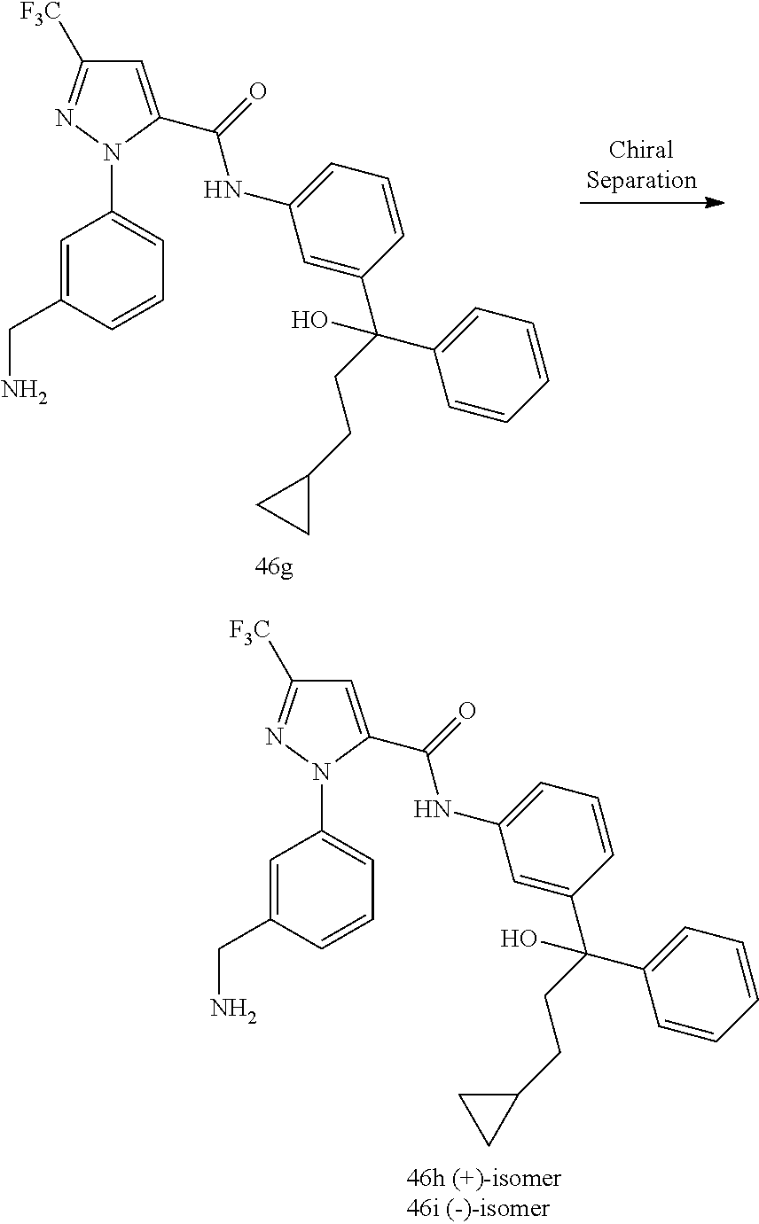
C1=C(CN)C=CC=C1N1C(C(NC2=CC=CC(C(C3=CC=CC=C3)(O)CCC3CC3)=C2)=O)=CC([F3C])=N1.C1=C(CN)C=CC=C1N1C(C(NC2=CC=CC(C(C3=CC=CC=C3)(O)CCC3CC3)=C2)=O)=CC([F3C])=N1
